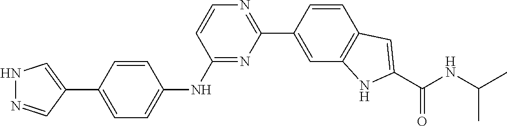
N1N=CC(C2=CC=C(NC3=NC(C4=CC5=C(C=C4)C=C(C(NC(C)C)=O)N5)=NC=C3)C=C2)=C1
